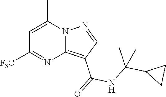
C12=C(C(=O)NC(C3CC3)(C)C)C=NN1C(C)=CC([F3C])=N2
